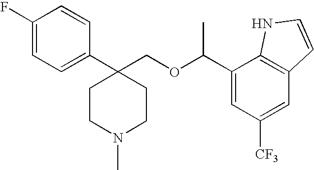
C1(F)=CC=C(C2(COC(C3=CC([CF3])=CC4=C3NC=C4)C)CCN(C)CC2)C=C1
